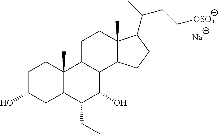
C1C(O)CC2C(C)(C1)C1C(C(O)C2CC)C2C(C)(CC1)C(C(C)CC[OSO3])CC2.[Na]
